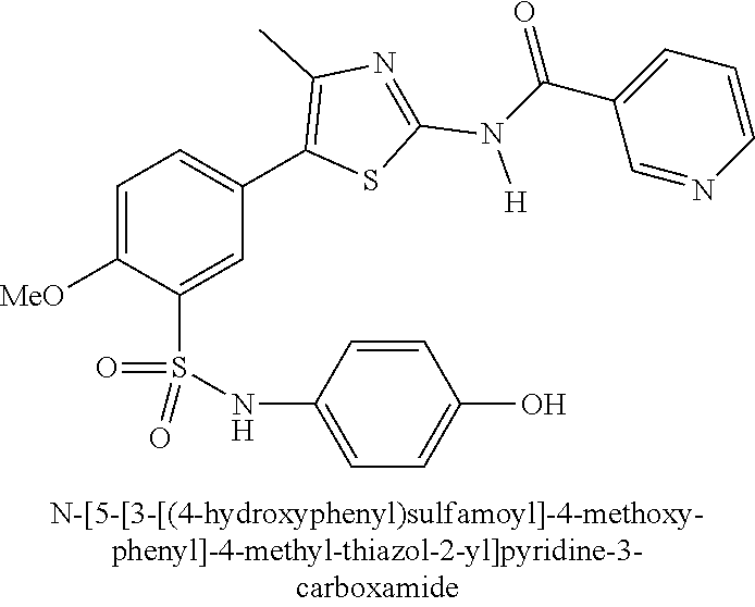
C1=C([MeO])C(S(NC2=CC=C(O)C=C2)(=O)=O)=CC(C2=C(C)N=C(N(C(C3=CC=CN=C3)=O)[H])S2)=C1
